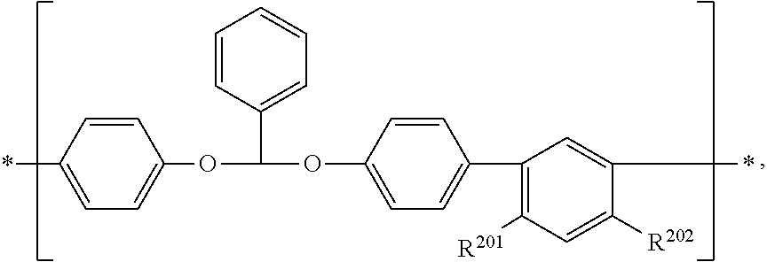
C1(OC(OC2=CC=C(C3=C([R201])C=C([R202])C(*)=C3)C=C2)C2=CC=CC=C2)=CC=C(*)C=C1
